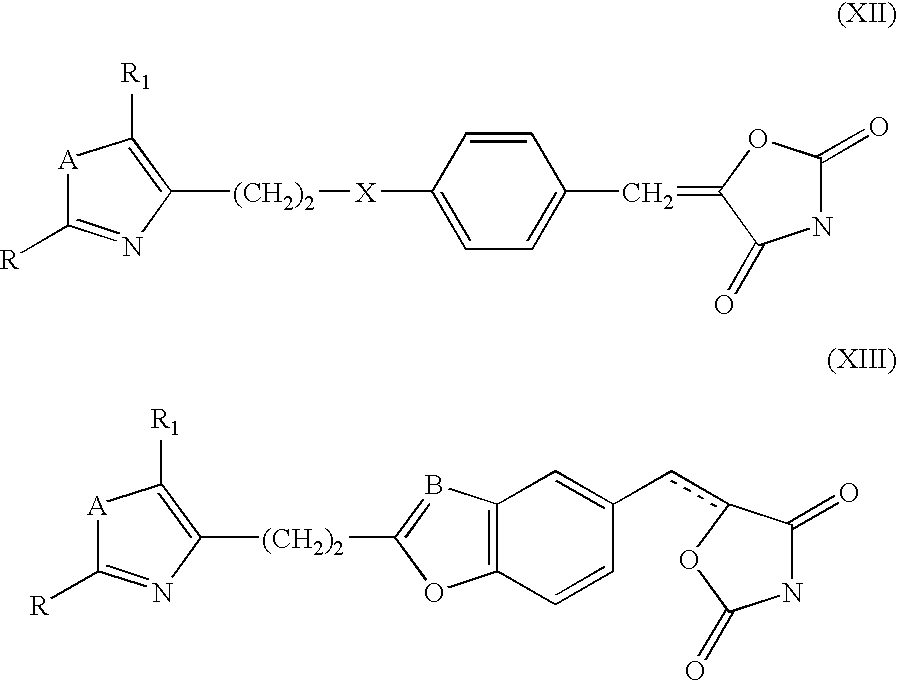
[A]1C([R])=NC([(CH2)2]C2=BC3=C(O2)C=CC(cc2OC(=O)NC2=O)=C3)=C1[R1].[A]1C([R])=NC([(CH2)2][X]C2=CC=C(C=C3C(=O)NC(=O)O3)C=C2)=C1[R1]
